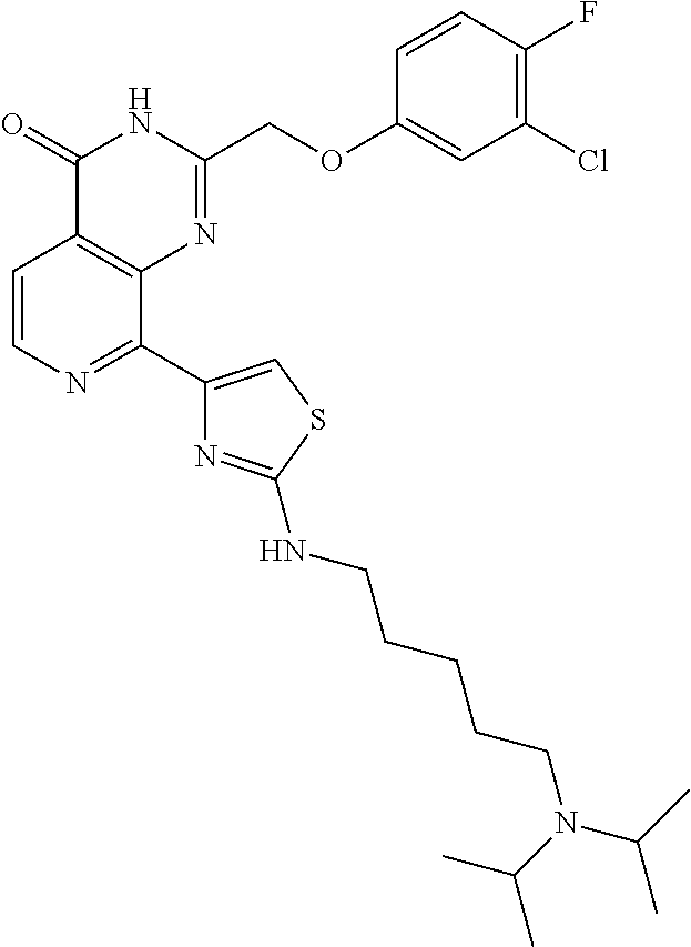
C1=CN=C(C2=CSC(NCCCCCN(C(C)C)C(C)C)=N2)C2=C1C(=O)NC(COC1=CC(Cl)=C(F)C=C1)=N2
